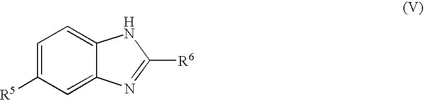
C1=C([R5])C=C2C(=C1)NC([R6])=N2
